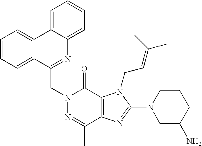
N1=C(C)C2=C(C(=O)N1CC1=NC3=CC=CC=C3C3=CC=CC=C13)N(CC=C(C)C)C(N1CC(N)CCC1)=N2
